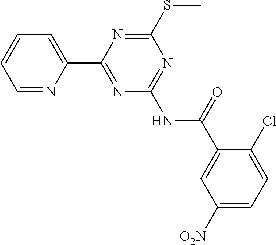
C1=NC(C2=NC(NC(=O)C3=CC([O2N])=CC=C3Cl)=NC(SC)=N2)=CC=C1
